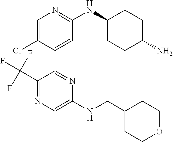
C1=C(Cl)C(C2=NC(NCC3CCOCC3)=CN=C2C(F)(F)F)=CC(NC2CCC(N)CC2)=N1
